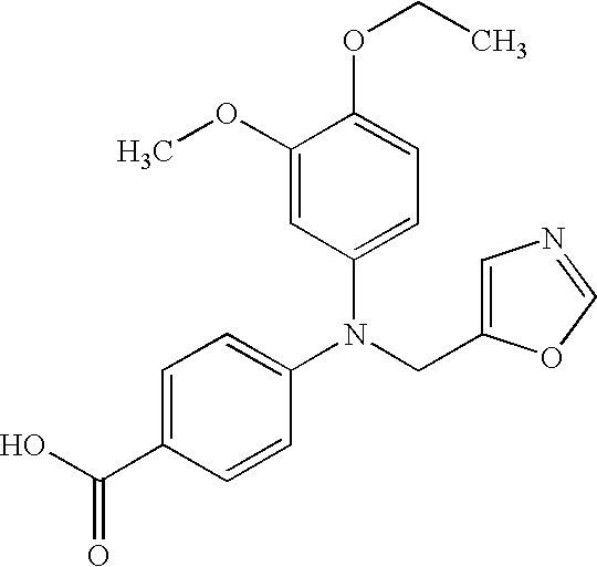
N(CC1=CN=CO1)(C1=CC=C(C(=O)O)C=C1)C1=CC=C(OCC)C(OC)=C1
